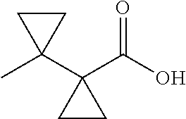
C1(C(O)=O)(C2(C)CC2)CC1
